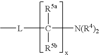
C[L]C([R5a])([R5b])[N(R4)2]
